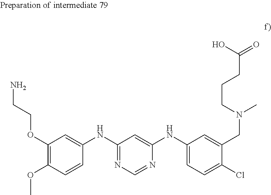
C1(OCCN)=C(OC)C=CC(NC2=NC=NC(NC3=CC=C(Cl)C(CN(C)CCCC(=O)O)=C3)=C2)=C1
